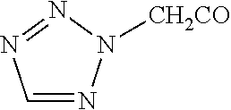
N1=CN=NN1[CH2CO]
